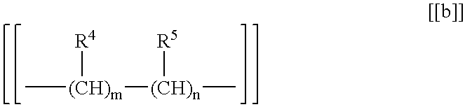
C[(CH)m]([R4])[(CH)n](C)[R5]
